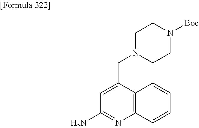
C1(N)=NC2=C(C(CN3CCN([Boc])CC3)=C1)C=CC=C2
